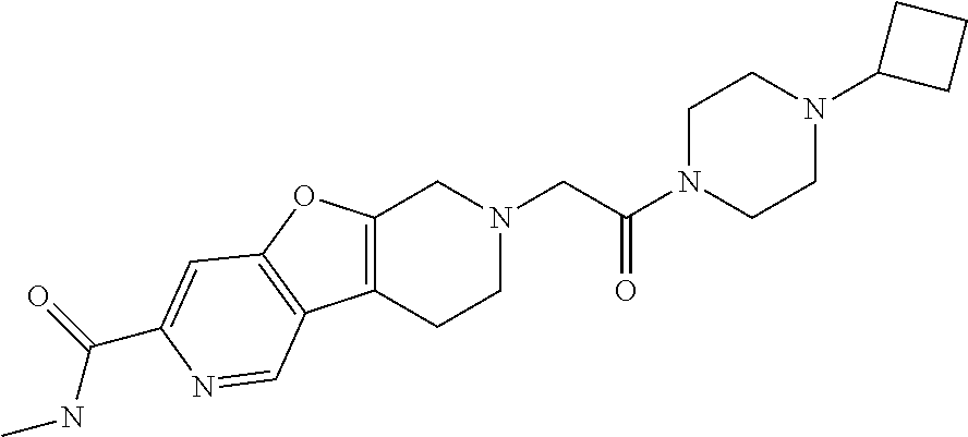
C1N(C(CN2CC3=C(CC2)C2=C(O3)C=C(C(=O)NC)N=C2)=O)CCN(C2CCC2)C1
